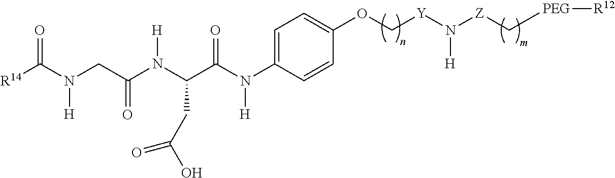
O(C[Y]N([H])[Z]C[PEG][R12])C1=CC=C(N(C(C(N(C(CN(C([R14])=O)[H])=O)[H])CC(O)=O)=O)[H])C=C1
